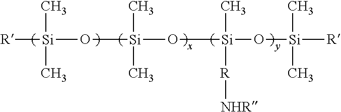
[R][Si](O[Si](O[Si](O[Si]([R])(C)C)(C)[R][NHR])(C)C)(C)C
